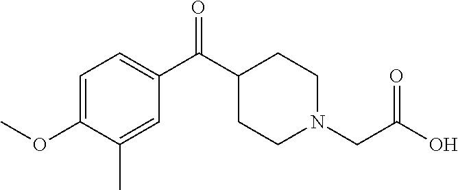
C1=C(OC)C(C)=CC(C(C2CCN(CC(=O)O)CC2)=O)=C1
